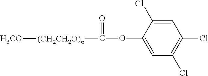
[(CH2CH2O)n]([H3CO])C(OC1=CC(Cl)=C(Cl)C=C1Cl)=O
